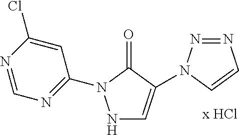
N1=NN(C2=CNN(C3=NC=NC(Cl)=C3)C2=O)C=C1
